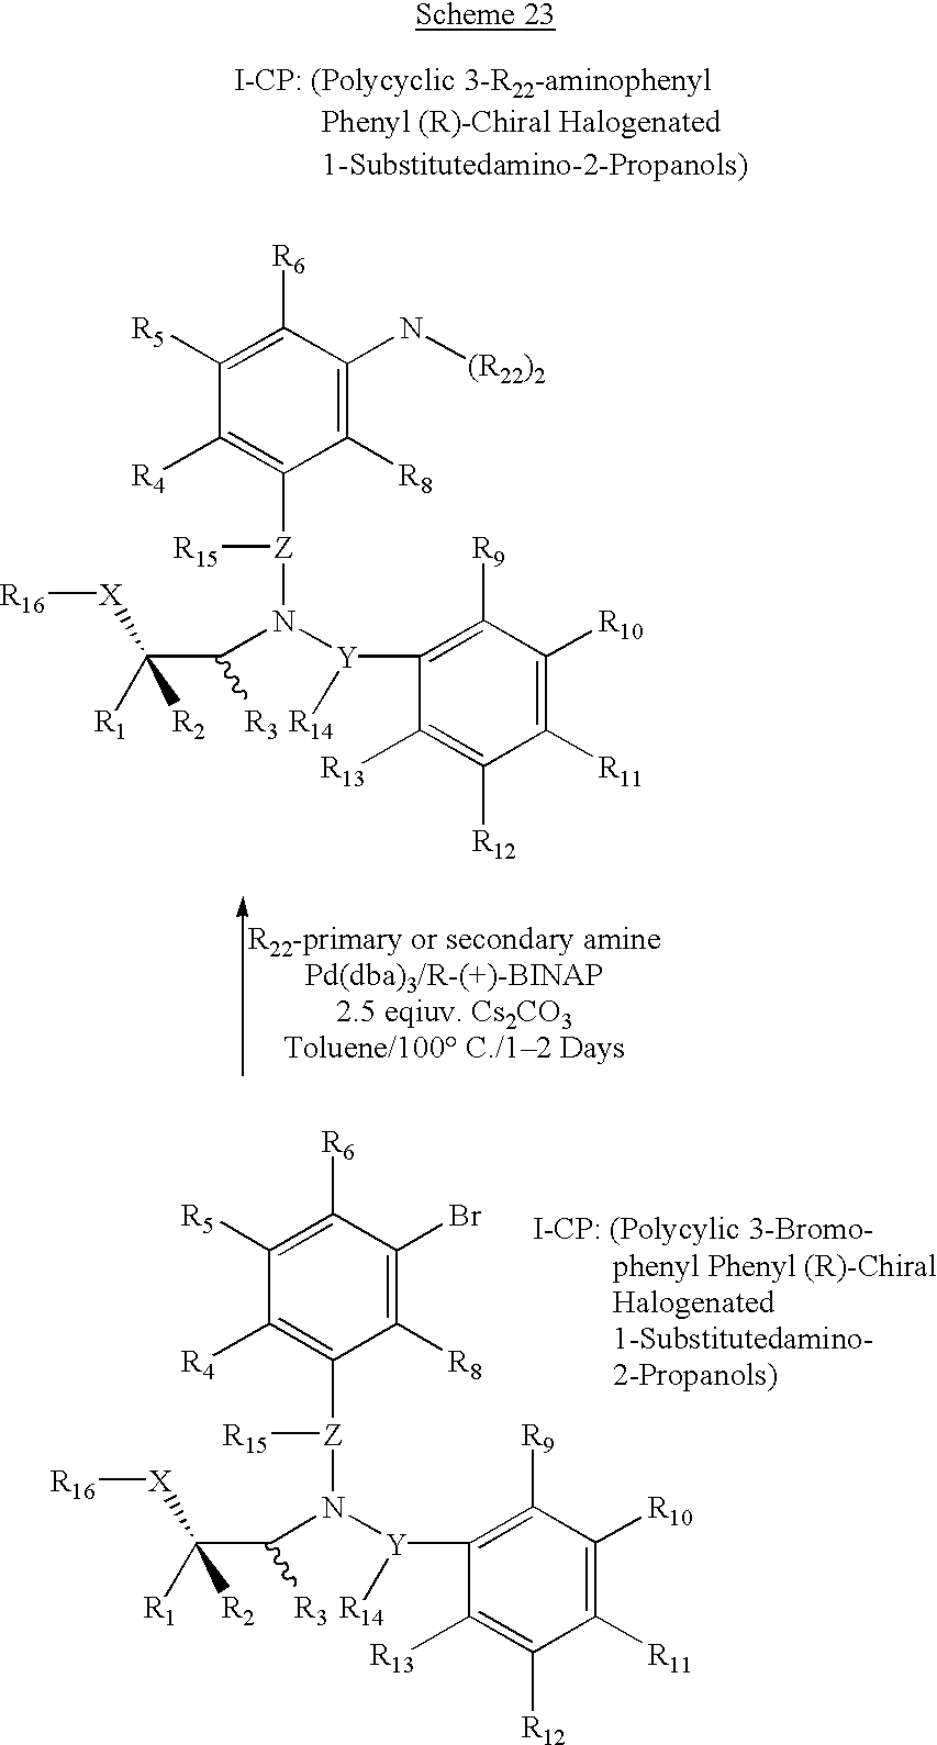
C1([R8])=C(N[(R22)2])C([R6])=C([R5])C([R4])=C1[Z](N(C(C([R2])([R1])[X][R16])[R3])[Y]([R14])C1=C([R9])C([R10])=C([R11])C([R12])=C1[R13])[R15].C1([R8])=C(Br)C([R6])=C([R5])C([R4])=C1[Z](N(C(C([R2])([R1])[X][R16])[R3])[Y]([R14])C1=C([R9])C([R10])=C([R11])C([R12])=C1[R13])[R15]
